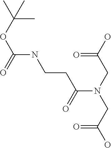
OC(CN(CC(O)=O)C(=O)CCNC(=O)OC(C)(C)C)=O
